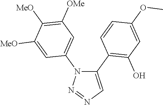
C1(C2=C(O)C=C(OC)C=C2)=CN=NN1C1=CC([OMe])=C([MeO])C([MeO])=C1
